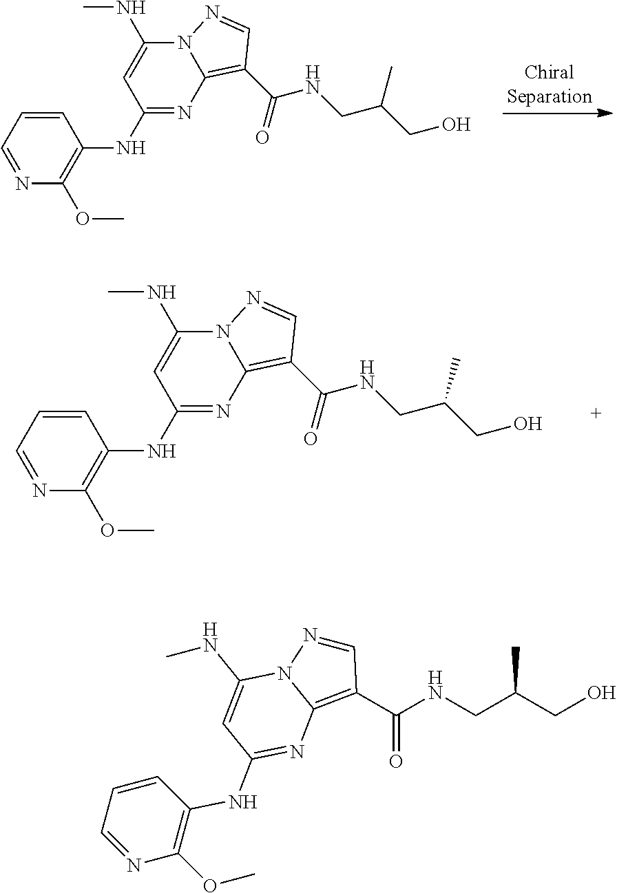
C1=CC=NC(OC)=C1NC1=NC2=C(C(NCC(C)CO)=O)C=NN2C(NC)=C1.C1=CC=NC(OC)=C1NC1=NC2=C(C(NCC(C)CO)=O)C=NN2C(NC)=C1.C1=NN2C(=C1C(=O)NCC(CO)C)N=C(NC1=C(OC)N=CC=C1)C=C2NC
